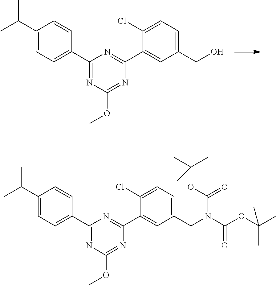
C1(C2=CC=C(C(C)C)C=C2)=NC(OC)=NC(C2=CC(CO)=CC=C2Cl)=N1.C1(C2=CC=C(C(C)C)C=C2)=NC(OC)=NC(C2=CC(CN(C(OC(C)(C)C)=O)C(OC(C)(C)C)=O)=CC=C2Cl)=N1
